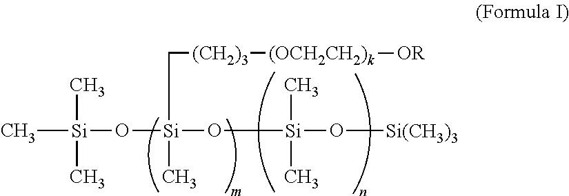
C[Si](C)(O[Si](O[Si](O[Si(CH3)3])(C)C)(C)C[(CH2)3][(OCH2CH2)k][OR])C
